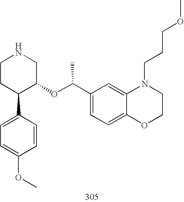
C1CC(C2=CC=C(OC)C=C2)C(OC(C2=CC=C3C(=C2)N(CCCOC)CCO3)C)CN1
